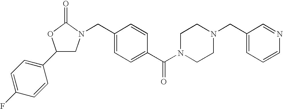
C1(C2=CC=C(F)C=C2)CN(CC2=CC=C(C(N3CCN(CC4=CC=CN=C4)CC3)=O)C=C2)C(=O)O1
